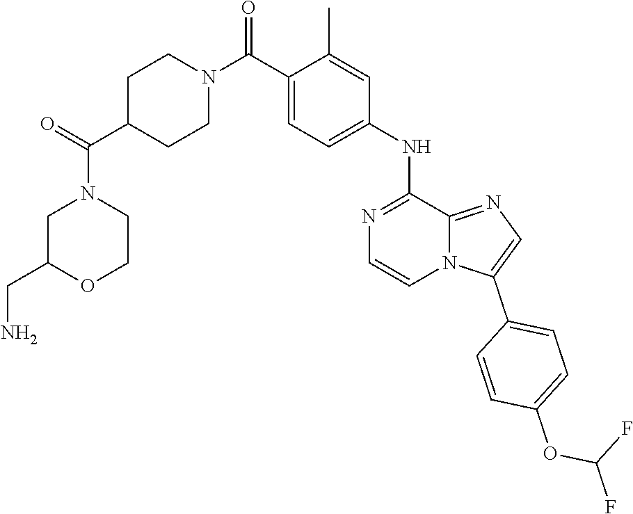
C1(C(N2CCC(C(=O)N3CC(CN)OCC3)CC2)=O)=CC=C(NC2=NC=CN3C2=NC=C3C2=CC=C(OC(F)F)C=C2)C=C1C
